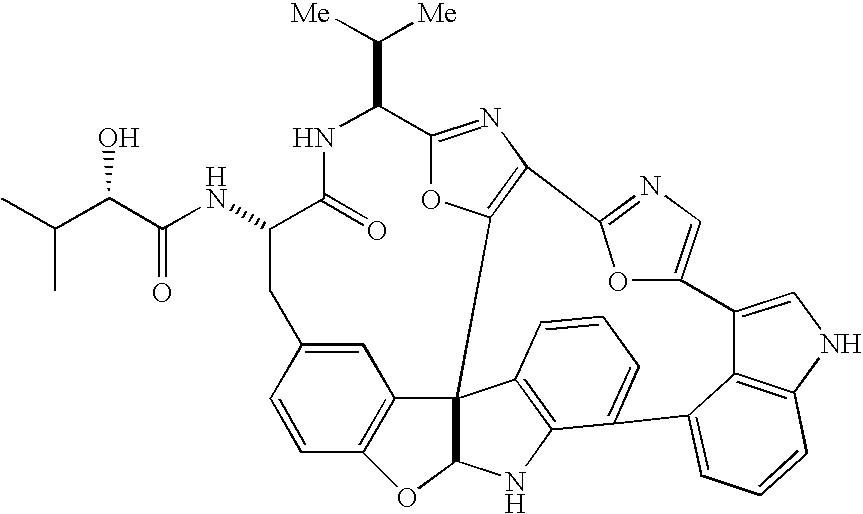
C12=NC3=C(O1)C14C5=C(C=CC(=C5)CC(NC(C(C(C)C)O)=O)C(=O)NC2C([Me])[Me])OC1NC1=C4C=CC=C1C1=CC=CC2=C1C(=CN2)C1=CN=C3O1
